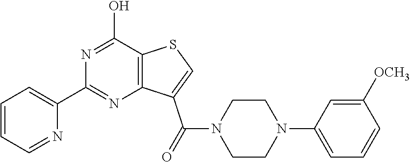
C1=CC=NC(C2=NC3=C(C(O)=N2)SC=C3C(N2CCN(C3=CC=CC([OCH3])=C3)CC2)=O)=C1
